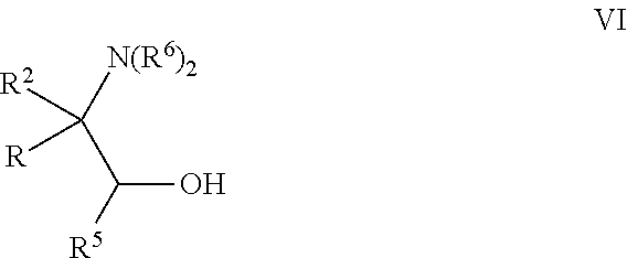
[R2]C([R])(C(O)[R5])[N(R6)2]
